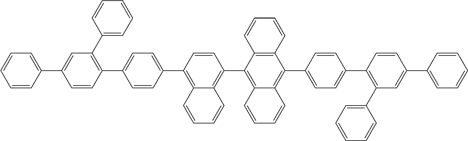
C1=CC(C2=CC=C(C3=C(C4=CC=CC=C4)C=C(C4=CC=CC=C4)C=C3)C=C2)=C2C(=C1C1=C3C(=C(C4=CC=C(C5=C(C6=CC=CC=C6)C=C(C6=CC=CC=C6)C=C5)C=C4)C4=C1C=CC=C4)C=CC=C3)C=CC=C2
